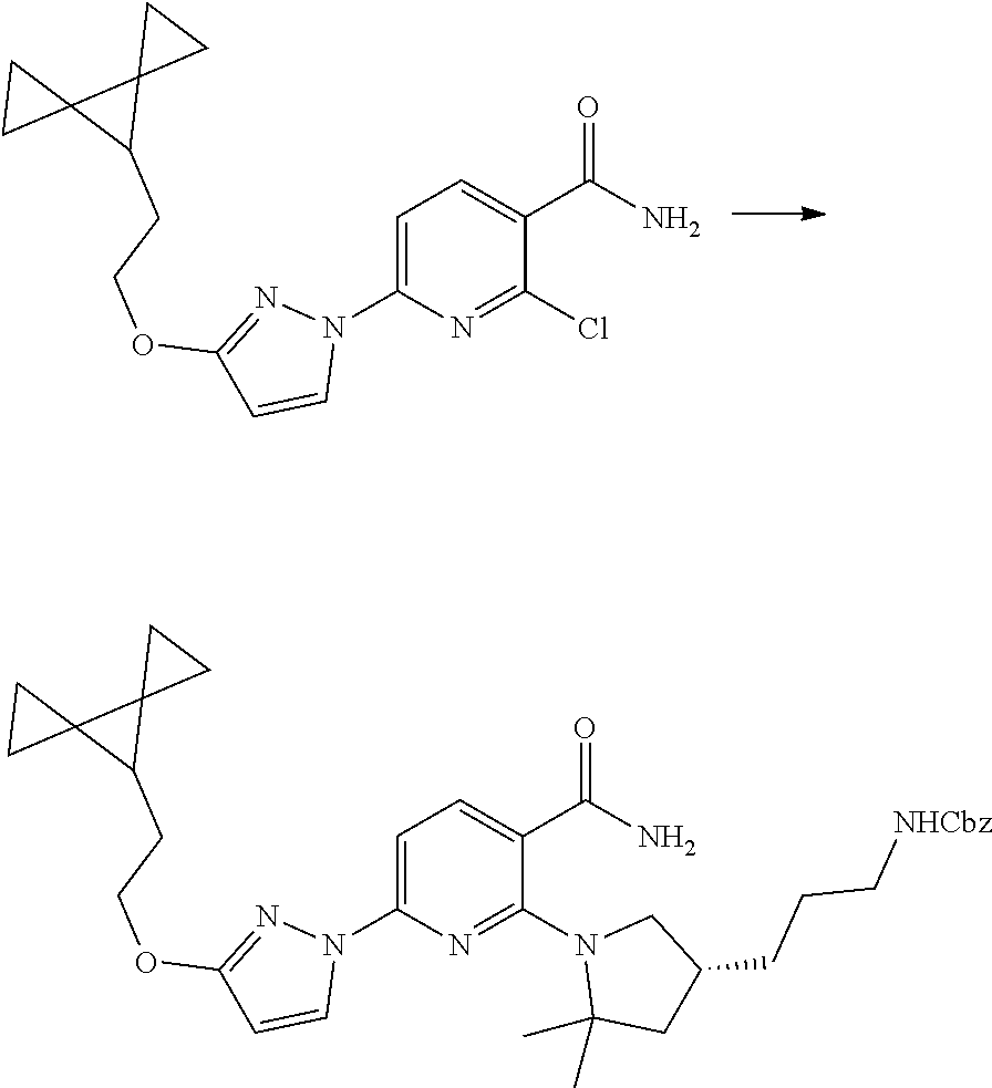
C1=C(N2N=C(OCCC3C4(C35CC5)CC4)C=C2)N=C(Cl)C(C(N)=O)=C1.C1=C(N2N=C(OCCC3C4(C35CC5)CC4)C=C2)N=C(N2C(C)(C)CC(CCC[NHCbz])C2)C(C(N)=O)=C1
